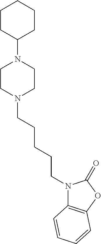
N1(CCCCCN2CCN(C3CCCCC3)CC2)C2=C(OC1=O)C=CC=C2
